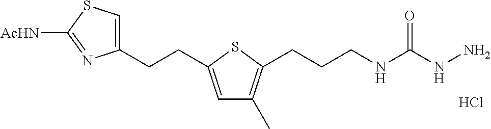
Cl.C1(CCC2=CC(C)=C(CCCNC(NN)=O)S2)=CSC([AcHN])=N1
